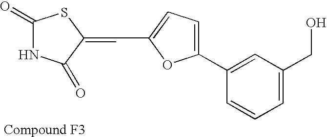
C(=C1C(=O)NC(=O)S1)C1=CC=C(C2=CC(CO)=CC=C2)O1
